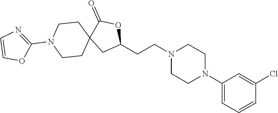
C1(N2CCN(CCC3OC(=O)C4(C3)CCN(C3=NC=CO3)CC4)CC2)=CC=CC(Cl)=C1
